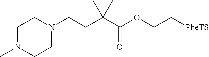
CN1CCN(CCC(C(OCC[PheTS])=O)(C)C)CC1
